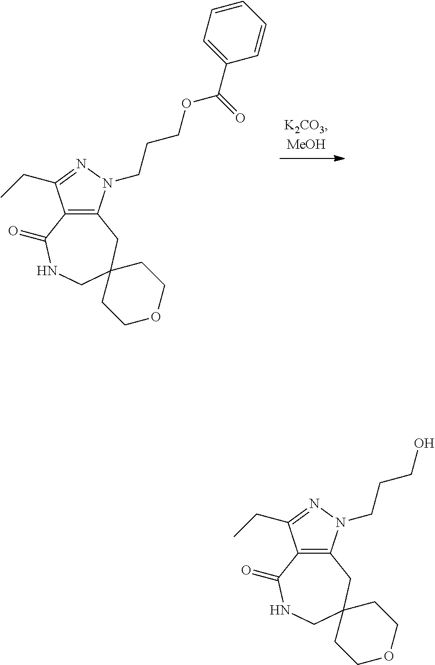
C12=C(C(CC)=NN1CCCOC(C1=CC=CC=C1)=O)C(=O)NCC1(C2)CCOCC1.C12=C(C(CC)=NN1CCCO)C(=O)NCC1(C2)CCOCC1
